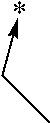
*<-CC
